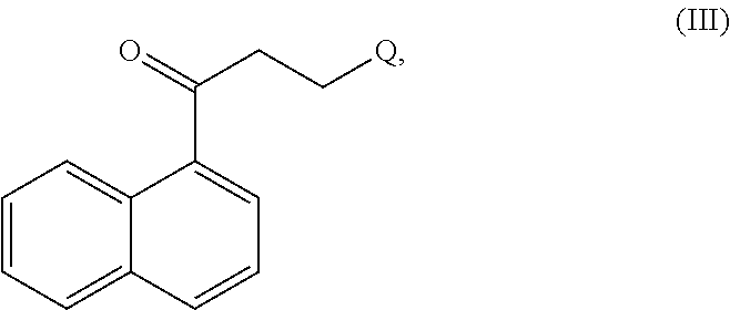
C1=C2C(=CC=C1)C(C(=O)CC[Q])=CC=C2
